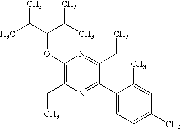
C1(OC(C(C)C)C(C)C)=C(CC)N=C(C2=CC=C(C)C=C2C)C(CC)=N1
